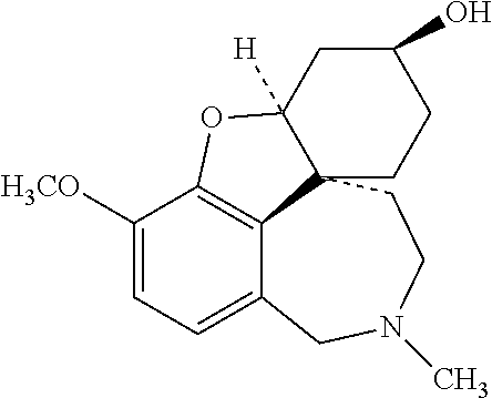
C1([H3CO])=CC=C2C3=C1OC1([H])C3(CCN(C)C2)CCC(O)C1
